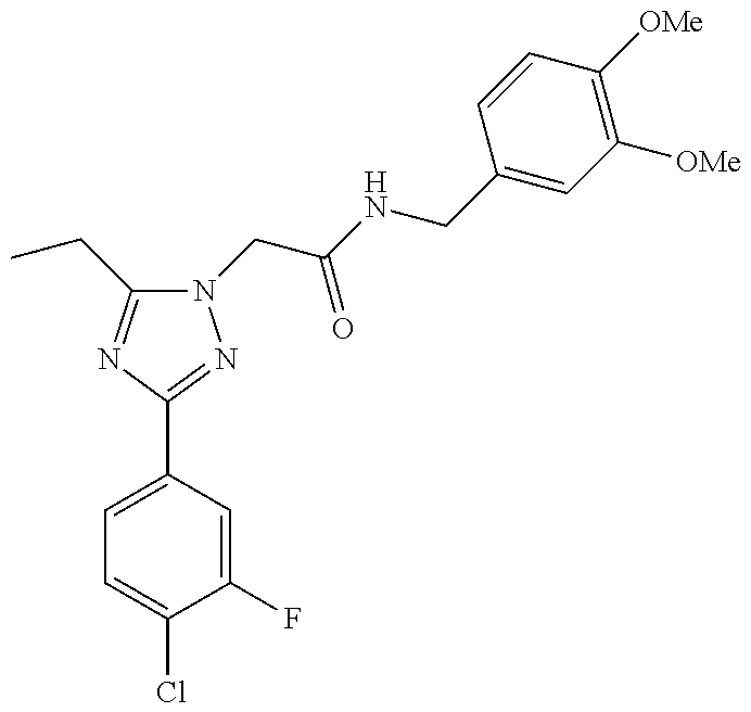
N1(CC(NCC2=CC([OMe])=C([OMe])C=C2)=O)C(CC)=NC(C2=CC=C(Cl)C(F)=C2)=N1
